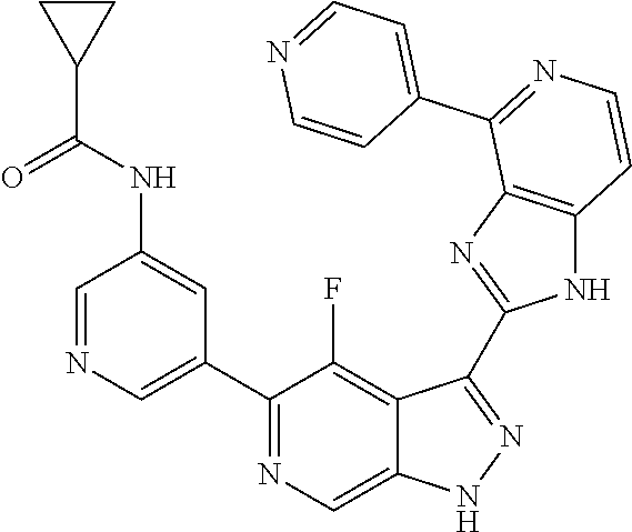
C1=NC=C(C2=NC=C3C(=C2F)C(C2=NC4=C(N2)C=CN=C4C2=CC=NC=C2)=NN3)C=C1NC(=O)C1CC1
